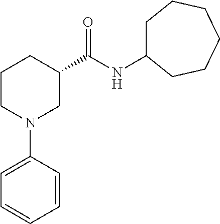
C1CN(C2=CC=CC=C2)CC(C(NC2CCCCCC2)=O)C1
